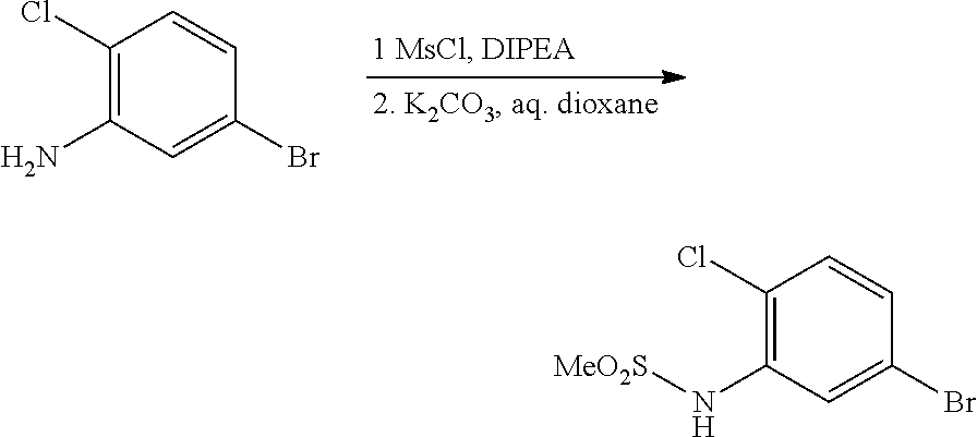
C1(Cl)=C(N)C=C(Br)C=C1.C1(Cl)=C(N[MeO2S])C=C(Br)C=C1
